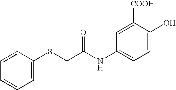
C1=CC=CC=C1SCC(NC1=CC=C(O)C([COOH])=C1)=O
